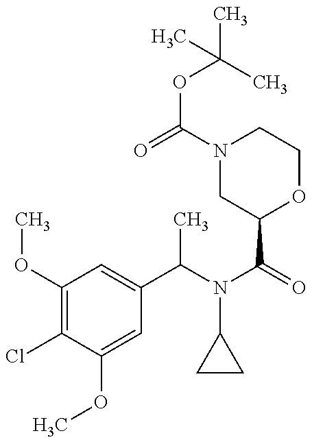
O(C1=CC(C(N(C(=O)C2OCCN(C(=O)OC(C)(C)C)C2)C2CC2)C)=CC(OC)=C1Cl)C
